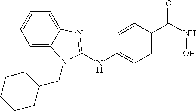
C12=CC=CC=C1N(CC1CCCCC1)C(NC1=CC=C(C(NO)=O)C=C1)=N2
